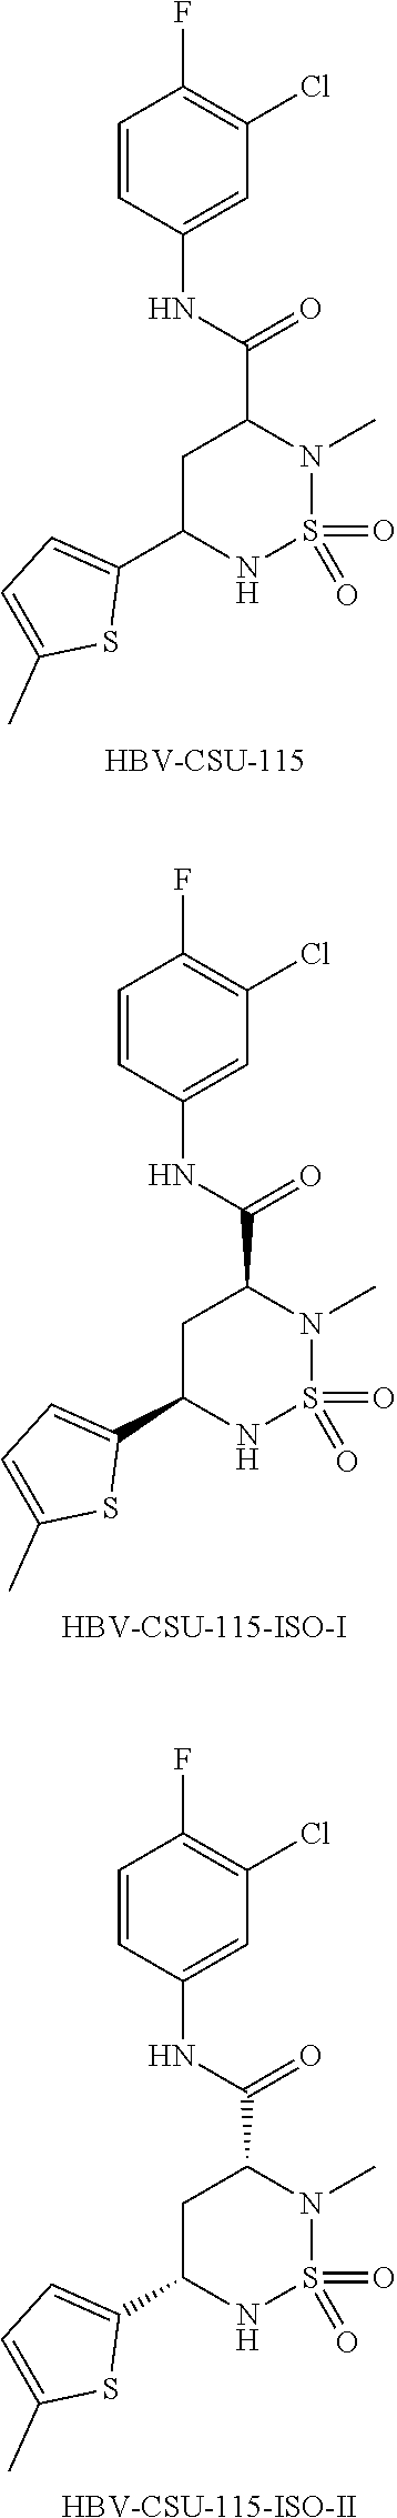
O=S1(=O)NC(C2=CC=C(C)S2)CC(C(NC2=CC(Cl)=C(F)C=C2)=O)N1C.[HBV-CSU-115].O=S1(=O)NC(C2=CC=C(C)S2)CC(C(NC2=CC(Cl)=C(F)C=C2)=O)N1C.[HBV-CSU-115-ISO-I].O=S1(=O)NC(C2=CC=C(C)S2)CC(C(NC2=CC(Cl)=C(F)C=C2)=O)N1C.[HBV-CSU-115-ISO-II]
